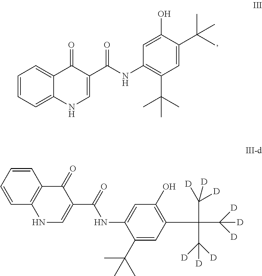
C1=CC=C2C(=C1)C(=O)C(C(NC1=C(C(C)(C)C)C=C(C(C)(C)C)C(O)=C1)=O)=CN2.C1=CC2=C(C=C1)NC=C(C(=O)NC1=CC(O)=C(C(C([D])([D])[D])(C([D])([D])[D])C([D])([D])[D])C=C1C(C)(C)C)C2=O
